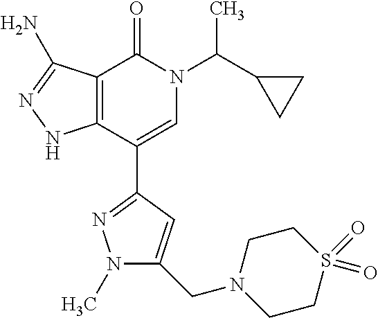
C12=C(C(C3=NN(C)C(CN4CCS(=O)(=O)CC4)=C3)=CN(C(C3CC3)C)C1=O)NN=C2N
